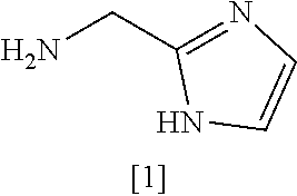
NCC1=NC=CN1
